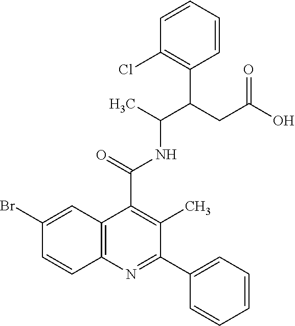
C1=CC2=C(C=C1Br)C(C(=O)NC(C(CC(O)=O)C1=C(Cl)C=CC=C1)C)=C(C)C(C1=CC=CC=C1)=N2
